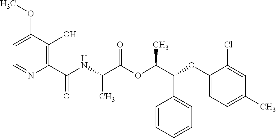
C1=C(OC)C(O)=C(C(NC(C(OC(C(C2=CC=CC=C2)OC2=CC=C(C)C=C2Cl)C)=O)C)=O)N=C1
